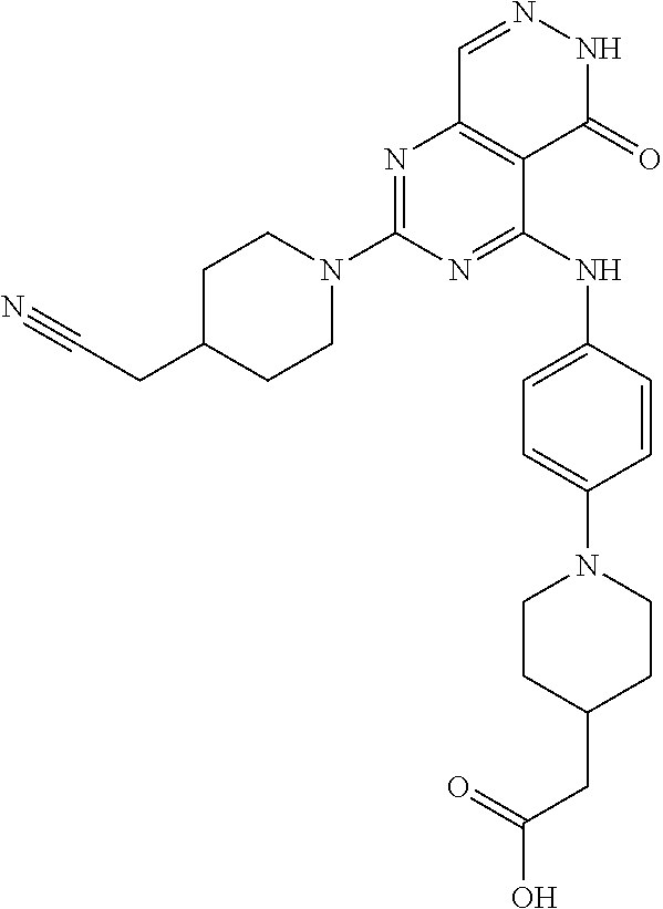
N1=C(NC2=CC=C(N3CCC(CC(O)=O)CC3)C=C2)C2=C(N=C1N1CCC(CC#N)CC1)C=NNC2=O
